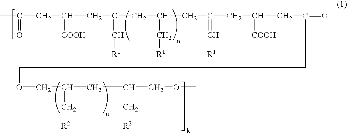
CC(=O)CC([COOH])CC(=C[R1])CC(CC(CC([COOH])CC(=O)CCOCC(CC(C[R2])COC)C[R2])=C[R1])C[R1]
